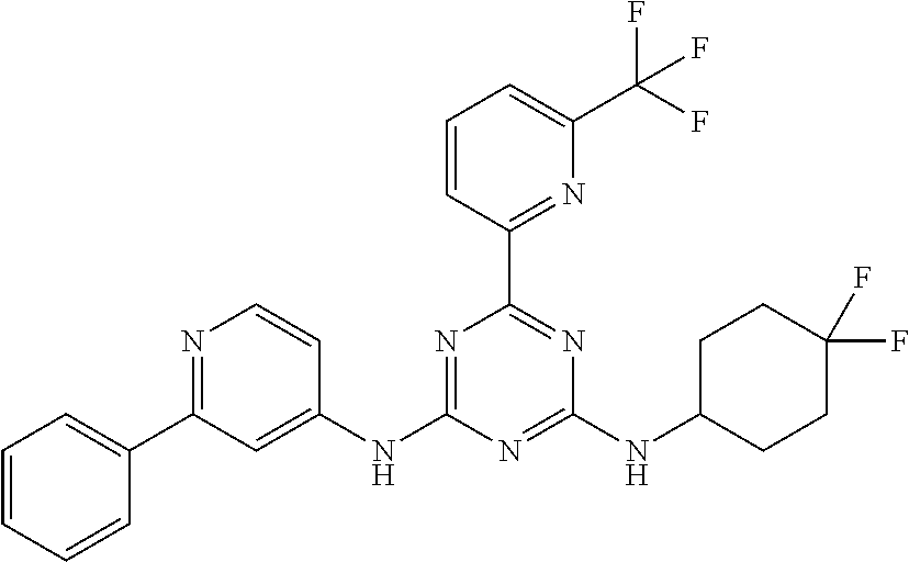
N1=C(C2=CC=CC=C2)C=C(NC2=NC(C3=NC(C(F)(F)F)=CC=C3)=NC(NC3CCC(F)(F)CC3)=N2)C=C1
